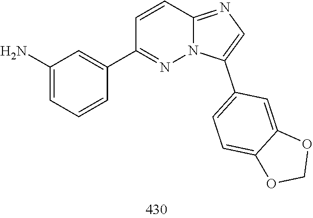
C1(C2=CC(N)=CC=C2)=NN2C(=NC=C2C2=CC=C3C(=C2)OCO3)C=C1
